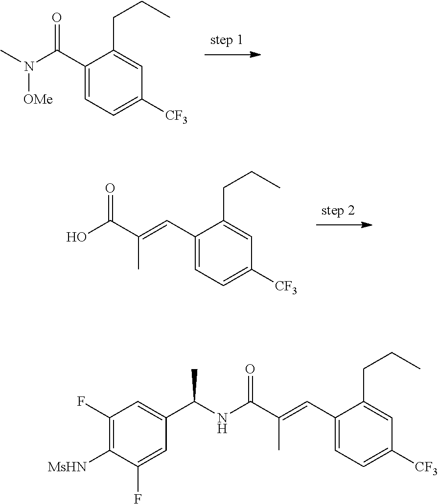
C1(C=C(C(=O)NC(C2=CC(F)=C([MsHN])C(F)=C2)C)C)=CC=C([CF3])C=C1CCC.C1(C(=O)N(C)[OMe])=CC=C([CF3])C=C1CCC.C1(C=C(C(O)=O)C)=CC=C([CF3])C=C1CCC
